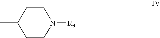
C1CC(C)CCN1[R3]
